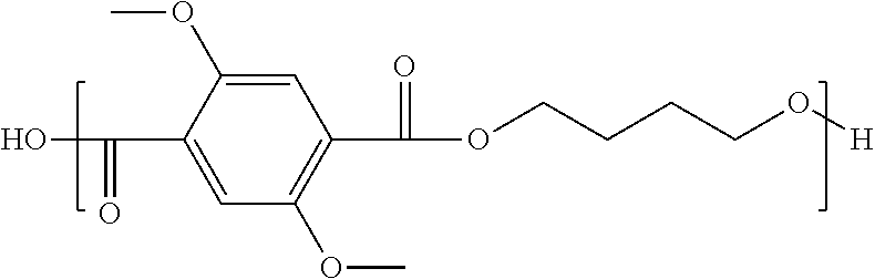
C1(C(=O)O)=CC(OC)=C(C(=O)OCCCCO[H])C=C1OC
